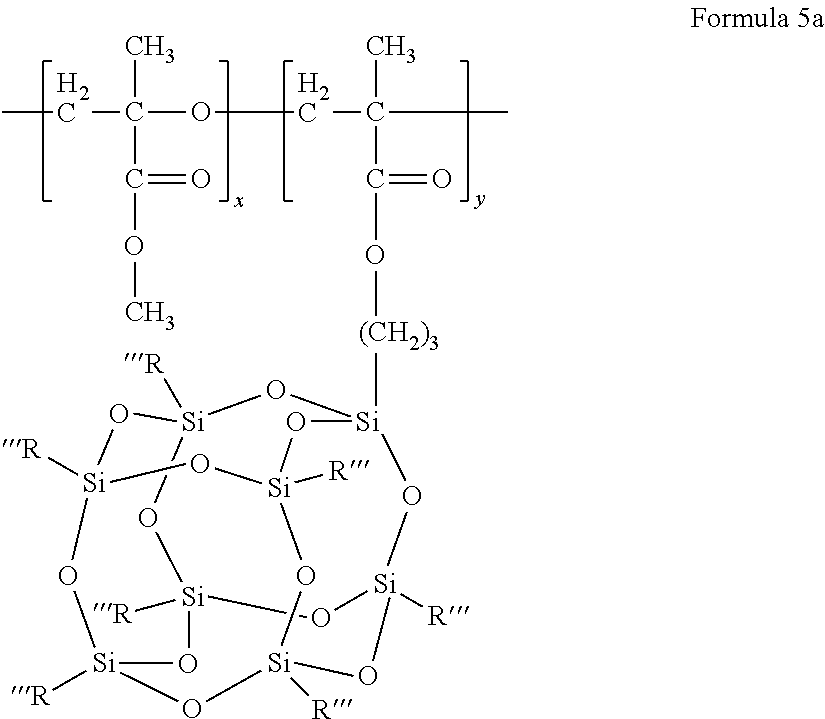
O1[Si]2([R])O[Si]3([R])O[Si]4([(CH2)3]OC(C(COC(CC)(C)C(OC)=O)(C)C)=O)O[Si]1([R])O[Si]1([R])O[Si]([R])(O[Si]([R])(O[Si]([R])(O1)O2)O3)O4
